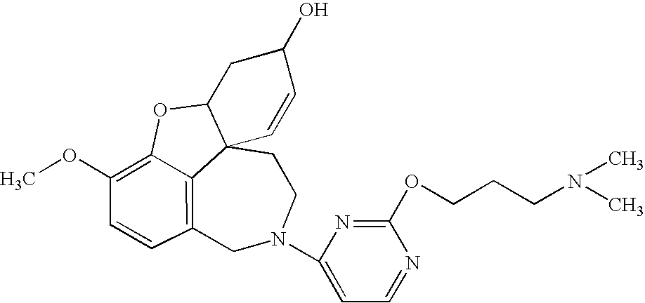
C12=C3C=CC(OC)=C1OC1CC(O)C=CC21CCN(C1=CC=NC(OCCCN(C)C)=N1)C3
